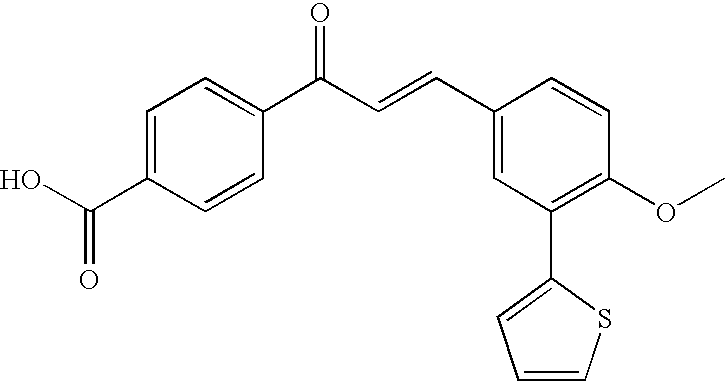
C1=C(C(O)=O)C=CC(C(=O)C=CC2=CC(C3=CC=CS3)=C(OC)C=C2)=C1
